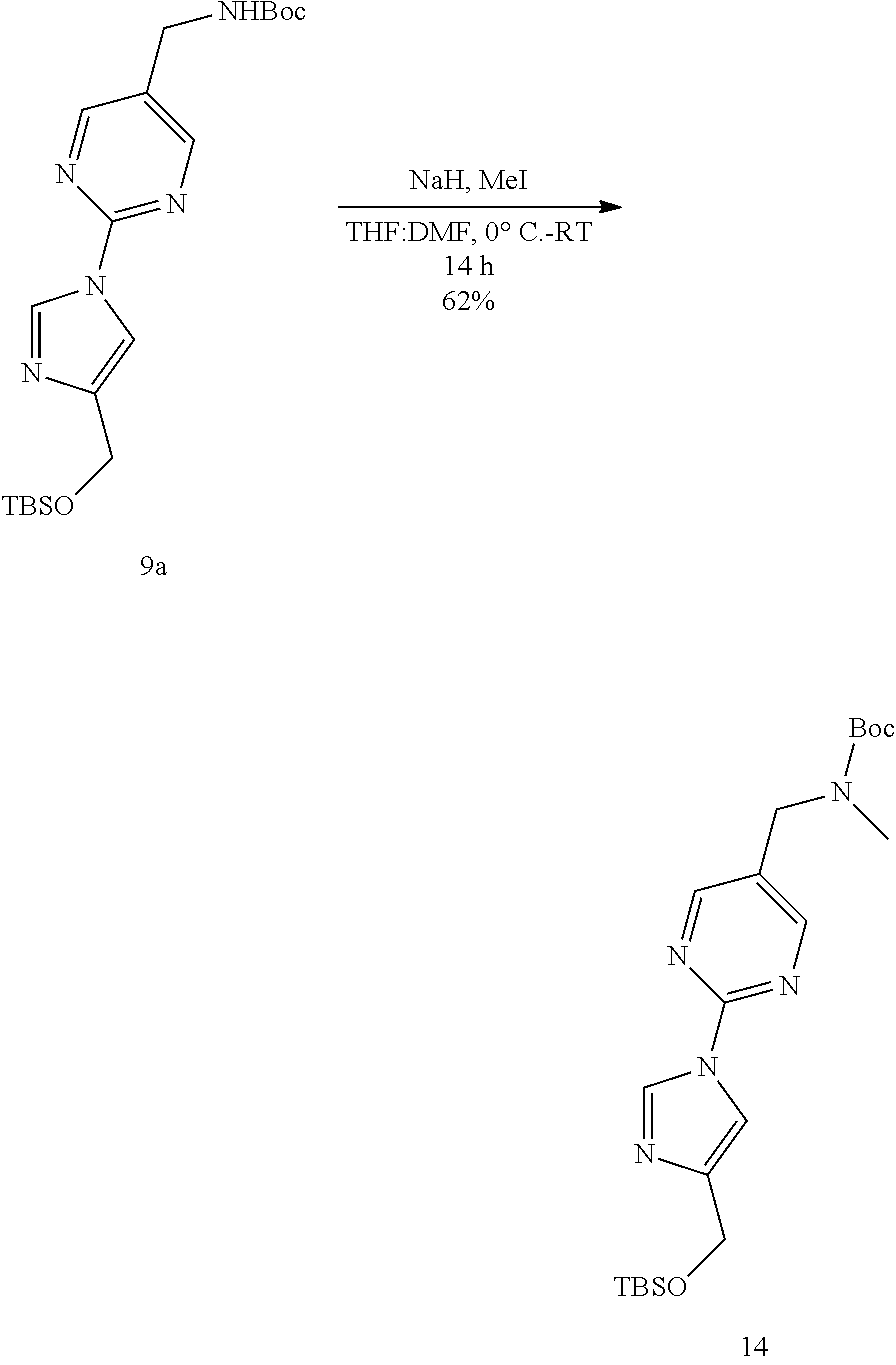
C1=NC(C[TBSO])=CN1C1=NC=C(CN([Boc])C)C=N1.C1=NC(C[TBSO])=CN1C1=NC=C(C[NHBoc])C=N1
